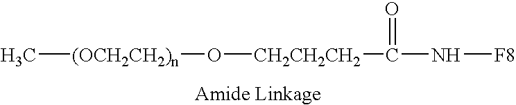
C[(OCH2CH2)n]O[CH2CH2CH2]C(N[F8])=O
